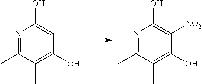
C1(O)=C(C)C(C)=NC(O)=C1.C1(O)=C(C)C(C)=NC(O)=C1[NO2]
